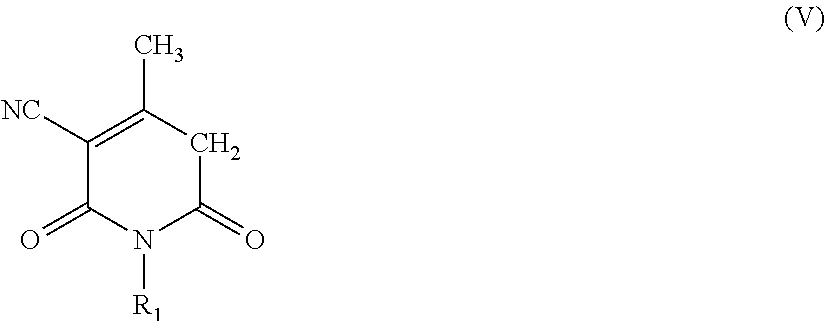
C1([NC])=C(C)CC(=O)N([R1])C1=O
